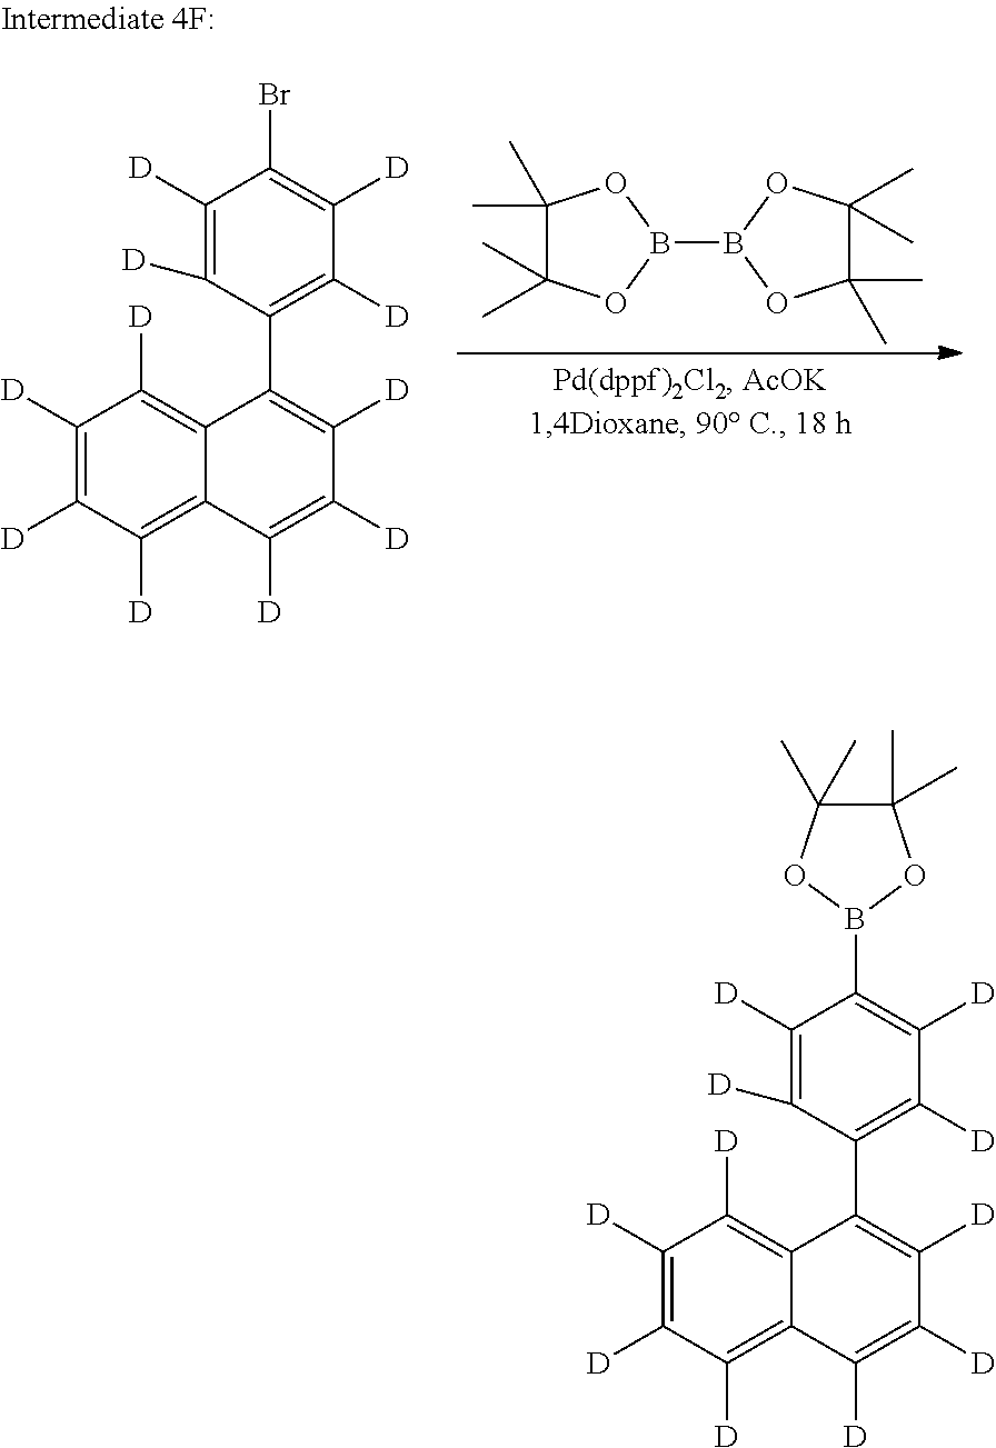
B1(B2OC(C)(C)C(C)(C)O2)OC(C)(C)C(C)(C)O1.C1([D])=C([D])C([D])=C2C(=C1[D])C(C1=C([D])C([D])=C(Br)C([D])=C1[D])=C([D])C([D])=C2[D].C1([D])=C([D])C([D])=C2C(=C1[D])C(C1=C([D])C([D])=C(B3OC(C)(C)C(C)(C)O3)C([D])=C1[D])=C([D])C([D])=C2[D]
